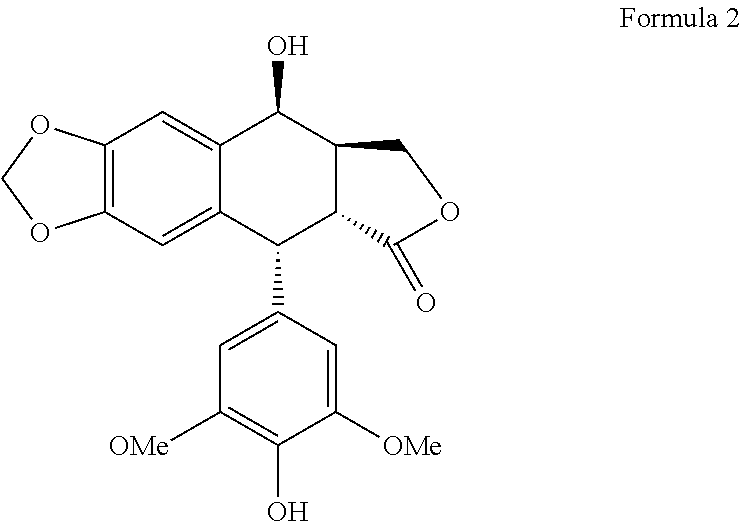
C12=C(C=C3C(=C1)C(O)C1C(C3C3=CC([OMe])=C(O)C([OMe])=C3)C(=O)OC1)OCO2
